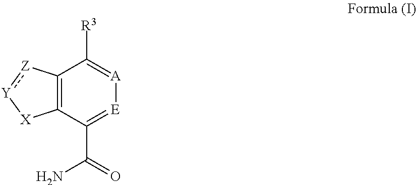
C12=C(C(C(=O)N)=[E][A]=C1[R3])[X][Y]:[Z]2
